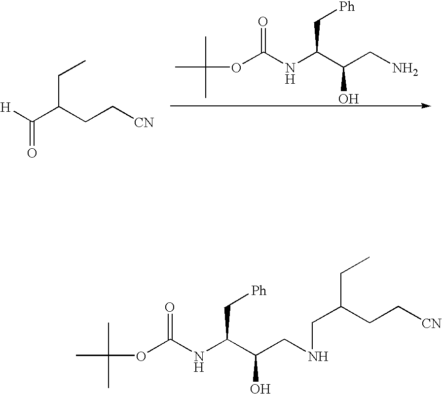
CC(C)(C)OC(NC(C(CN)O)C[Ph])=O.[H]C(=O)C(CC[CN])CC.CC(C)(C)OC(NC(C(CNCC(CC[CN])CC)O)C[Ph])=O
